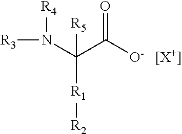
N(C(C([O-])=O)([R1][R2])[R5])([R4])[R3].[[X+]]
